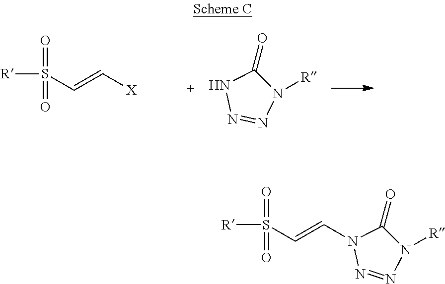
N1([R])C(=O)NN=N1.[R]S(C=C[X])(=O)=O.[R]S(C=CN1C(=O)N([R])N=N1)(=O)=O
